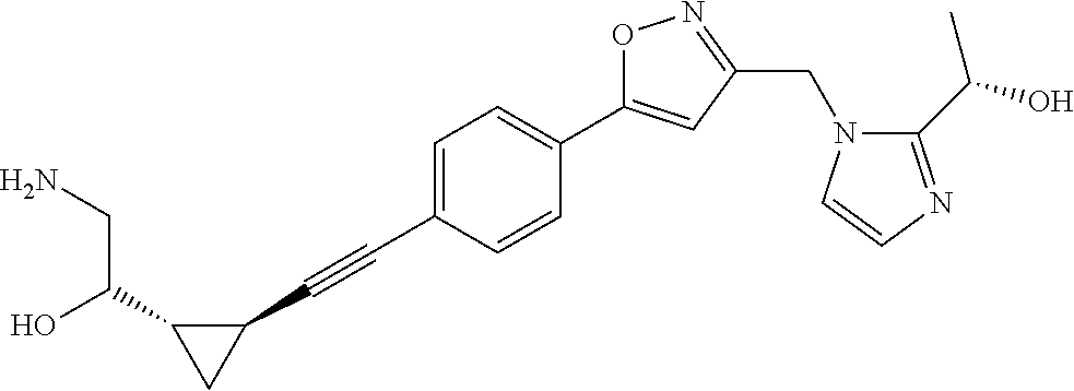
C1=C(C#CC2C(C(O)CN)C2)C=CC(C2=CC(CN3C(C(O)C)=NC=C3)=NO2)=C1
